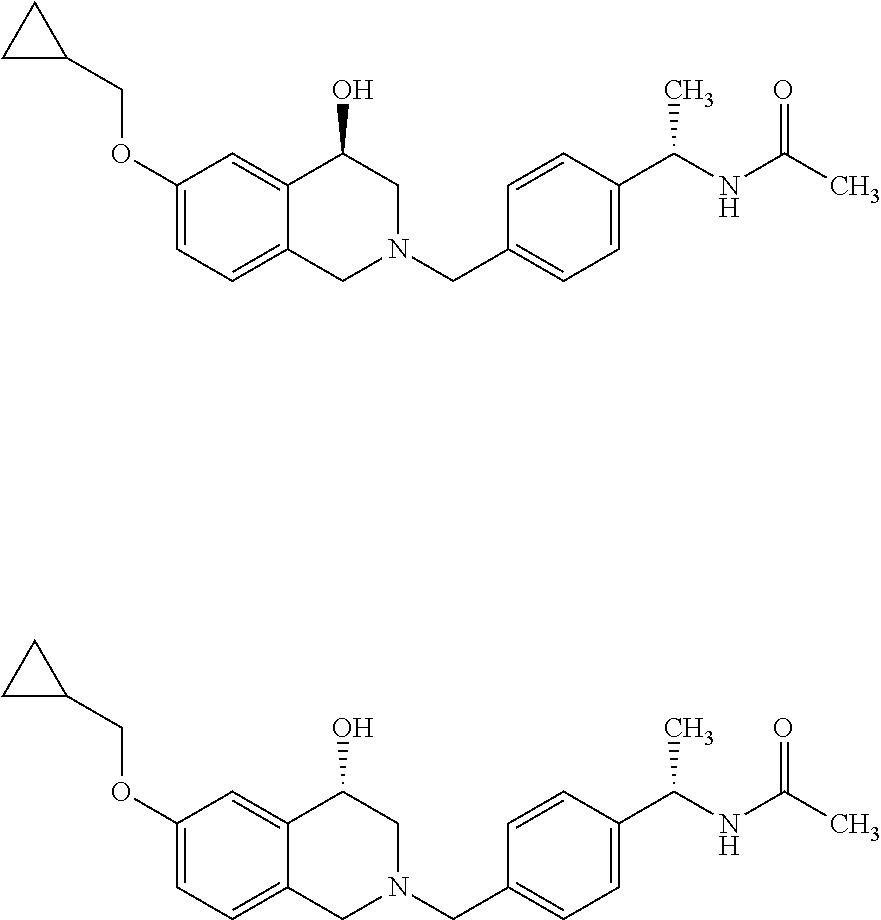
C1(OCC2CC2)=CC=C2C(=C1)C(O)CN(CC1=CC=C(C(NC(=O)C)C)C=C1)C2.C1(OCC2CC2)=CC=C2C(=C1)C(O)CN(CC1=CC=C(C(NC(=O)C)C)C=C1)C2
